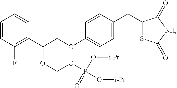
C1=CC(F)=C(C(COC2=CC=C(CC3SC(=O)[NH]C3=O)C=C2)OCOP(=O)(O[i-Pr])O[i-Pr])C=C1
